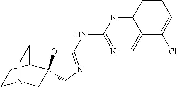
C1(NC2=NC=C3C(=N2)C=CC=C3Cl)=NCC2(O1)CN1CCC2CC1
